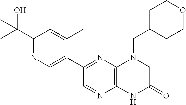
C1(C2=NC3=C(N=C2)NC(=O)CN3CC2CCOCC2)=CN=C(C(O)(C)C)C=C1C
